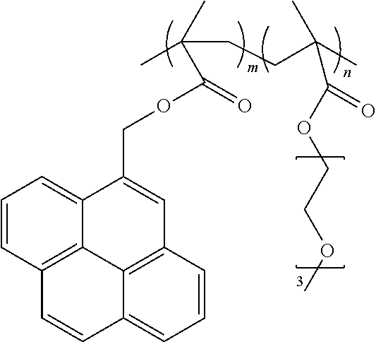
C1=CC2=C3C(=C1)C(COC(=O)C(C)(CCC(C)(C)C(OCCOC)=O)C)=CC1=C3C(=CC=C1)C=C2
